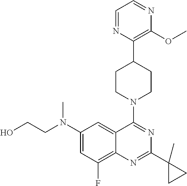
C1=NC(C2CCN(C3=NC(C4(C)CC4)=NC4=C(F)C=C(N(C)CCO)C=C43)CC2)=C(OC)N=C1
